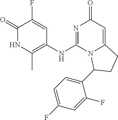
C1(=O)NC(C)=C(NC2=NC(=O)C=C3N2C(C2=CC=C(F)C=C2F)CC3)C=C1F
